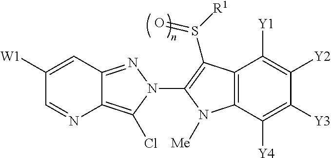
C1([W1])=CC2=NN(C3=C(S(=O)[R1])C4=C(C([Y4])=C([Y3])C([Y2])=C4[Y1])N3[Me])C(Cl)=C2N=C1
